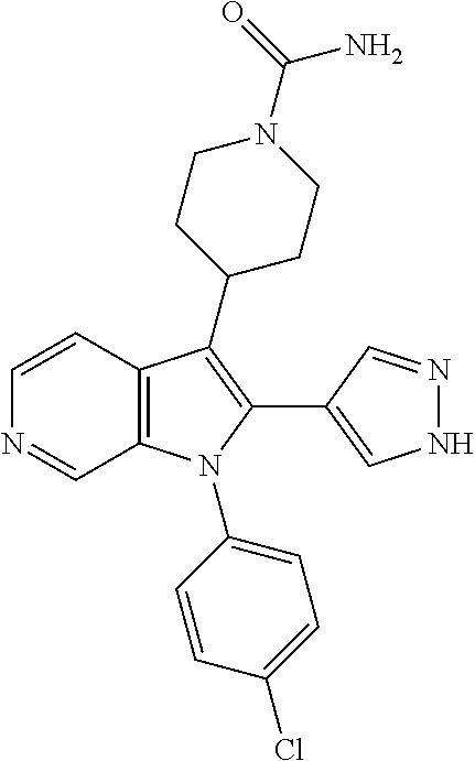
C1=CC2=C(C=N1)N(C1=CC=C(Cl)C=C1)C(C1=CNN=C1)=C2C1CCN(C(=O)N)CC1
